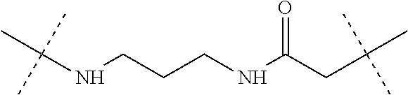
CC(NCCCNC(CC(C)(C)C)=O)(C)C
